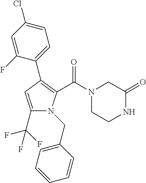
C1(C(F)(F)F)=CC(C2=CC=C(Cl)C=C2F)=C(C(N2CCNC(=O)C2)=O)N1CC1=CC=CC=C1
